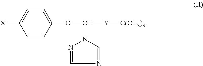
C1=CC(OC(N2C=NC=N2)[Y][C(CH3)3])=CC=C1[X]
